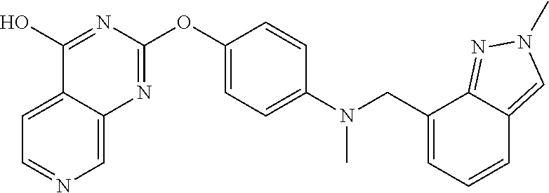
C12=CC=NC=C1N=C(OC1=CC=C(N(CC3=CC=CC4=CN(C)N=C34)C)C=C1)N=C2O
